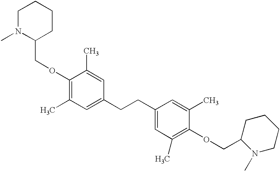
O(C1=C(C)C=C(CCC2=CC(C)=C(OCC3N(C)CCCC3)C(C)=C2)C=C1C)CC1CCCCN1C
